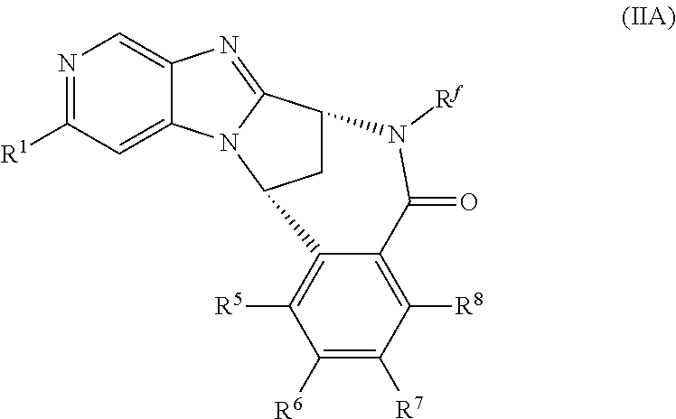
[R1]C1=NC=C2C(=C1)N1C(=N2)C2CC1C1=C([R5])C([R6])=C([R7])C([R8])=C1C(=O)N2[Rf]
